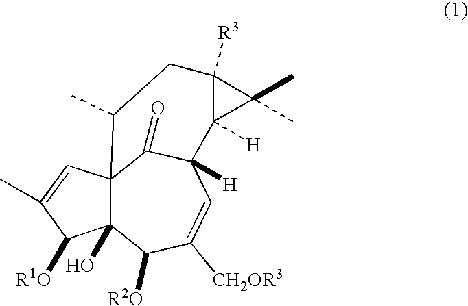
C123C(O)(C([R2O])C([CH2OR3])=CC([H])(C1=O)C1([H])C([R3])(C1(C)C)CC2C)C([R1O])C(C)=C3
